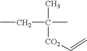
CC(C)(CC)[CO2]C=C
